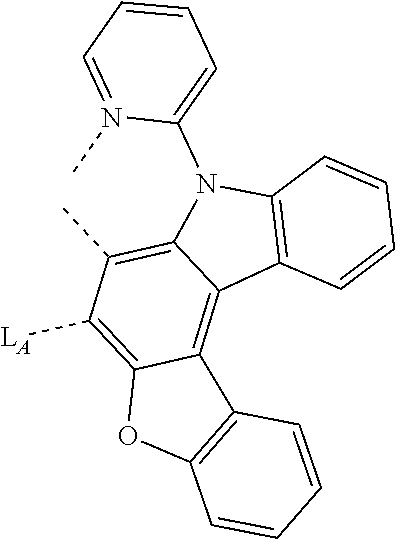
C12=C([LA])C(C)=C3C(=C1C1=C(O2)C=CC=C1)C1=C(N3C2=CC=CC=N2C)C=CC=C1
